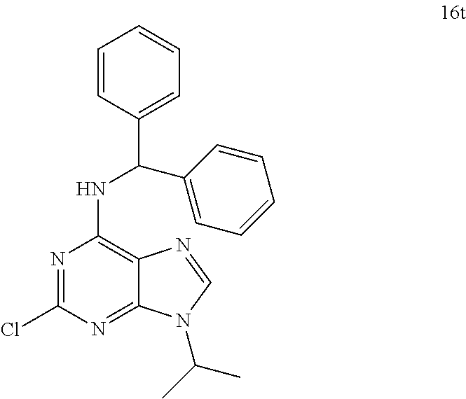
N1=C(Cl)N=C2C(=C1NC(C1=CC=CC=C1)C1=CC=CC=C1)N=CN2C(C)C
